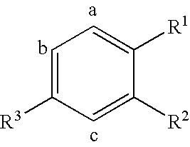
C1=C([R3])C=C([R2])C([R1])=C1
